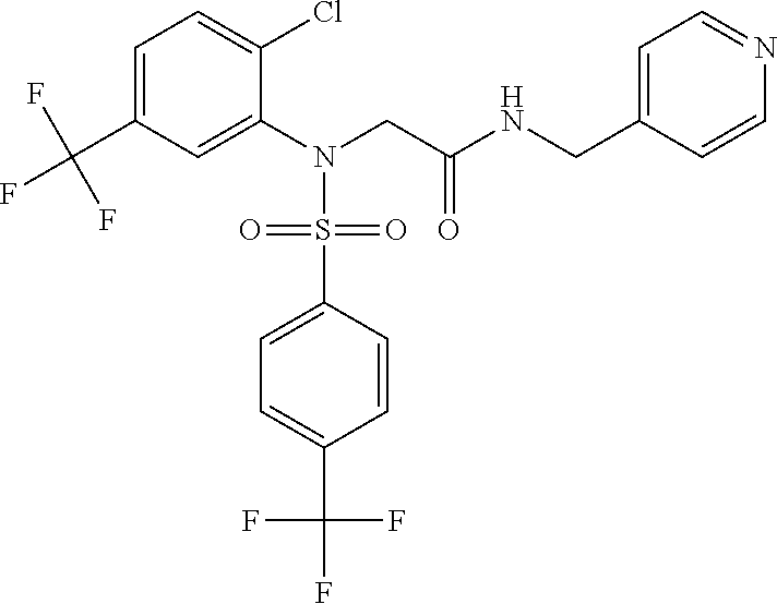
C1=C(C(F)(F)F)C=C(N(CC(NCC2=CC=NC=C2)=O)S(=O)(=O)C2=CC=C(C(F)(F)F)C=C2)C(Cl)=C1
